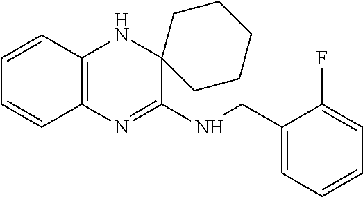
C1=CC2=C(C=C1)N=C(NCC1=CC=CC=C1F)C1(N2)CCCCC1
